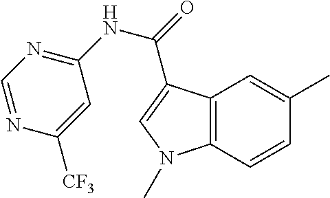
C12=C(C=CC(C)=C1)N(C)C=C2C(=O)NC1=NC=NC([CF3])=C1
